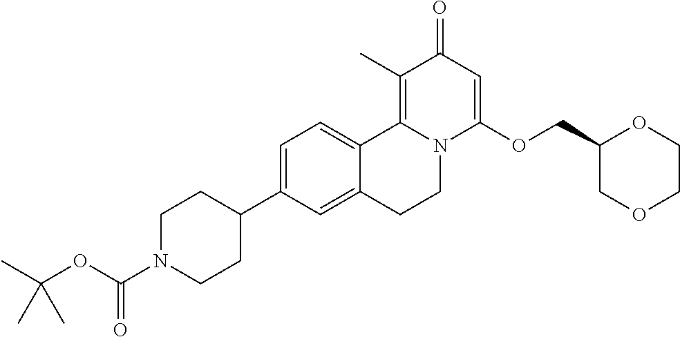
C1=C(C2CCN(C(=O)OC(C)(C)C)CC2)C=C2C(=C1)C1=C(C)C(=O)C=C(OCC3COCCO3)N1CC2
